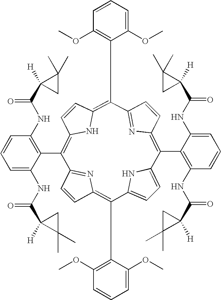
C1=CC2=C(C3=C(OC)C=CC=C3OC)C3=CC=C(N3)C(C3=C(NC(=O)C4([H])C(C)(C)C4)C=CC=C3NC(C3([H])CC3(C)C)=O)=C3N=C(C(C4=C(OC)C=CC=C4OC)=C4C=CC(=C(C5=C(NC(C6([H])CC6(C)C)=O)C=CC=C5NC(=O)C5([H])C(C)(C)C5)C1=N2)N4)C=C3
